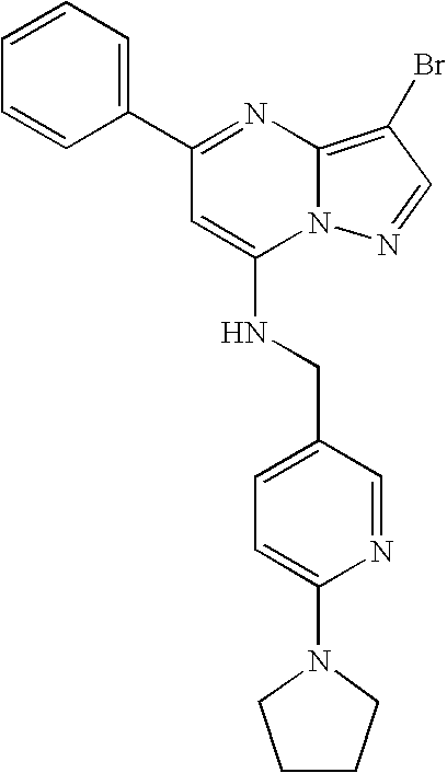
C1(C2=NC3=C(Br)C=NN3C(NCC3=CC=C(N4CCCC4)N=C3)=C2)=CC=CC=C1
